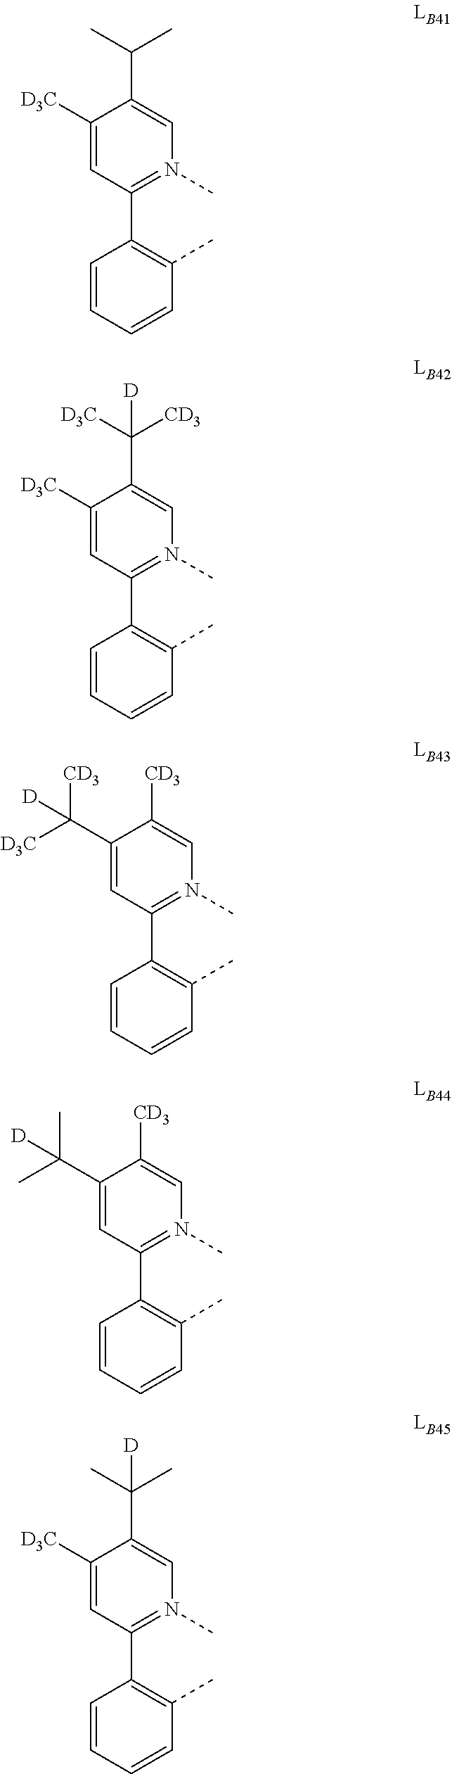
C1=C([D3C])C(C(C)C)=CN(C)=C1C1=C(C)C=CC=C1.C1=C(C([D3C])([CD3])[D])C([CD3])=CN(C)=C1C1=C(C)C=CC=C1.C1=C([D3C])C(C([D3C])([CD3])[D])=CN(C)=C1C1=C(C)C=CC=C1.C1=C(C(C)(C)[D])C([CD3])=CN(C)=C1C1=C(C)C=CC=C1.C1=C([D3C])C(C(C)(C)[D])=CN(C)=C1C1=C(C)C=CC=C1
